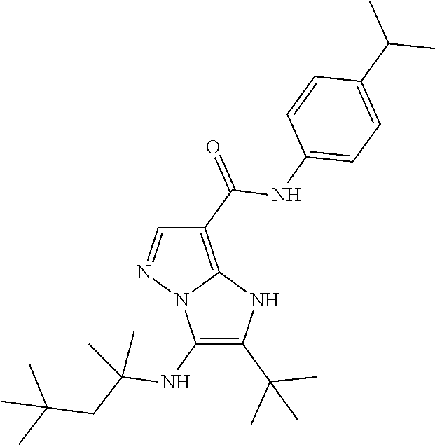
C1(NC(CC(C)(C)C)(C)C)=C(C(C)(C)C)NC2=C(C(=O)NC3=CC=C(C(C)C)C=C3)C=NN12
